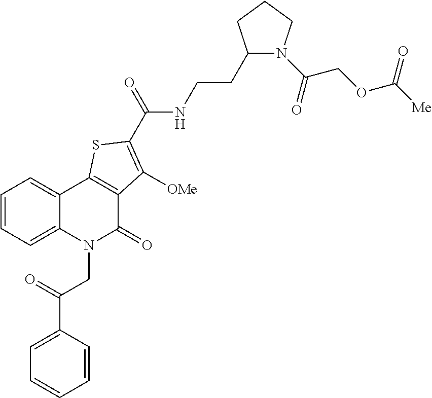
C12=CC=CC=C1C1=C(C(=O)N2CC(C2=CC=CC=C2)=O)C([OMe])=C(C(=O)NCCC2N(C(=O)COC([Me])=O)CCC2)S1
